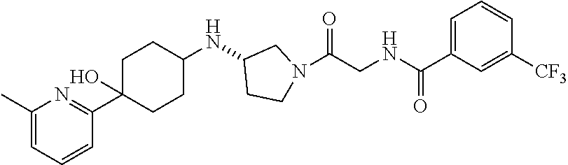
C1=C(C)N=C(C2(O)CCC(NC3CCN(C(CNC(C4=CC=CC([CF3])=C4)=O)=O)C3)CC2)C=C1
